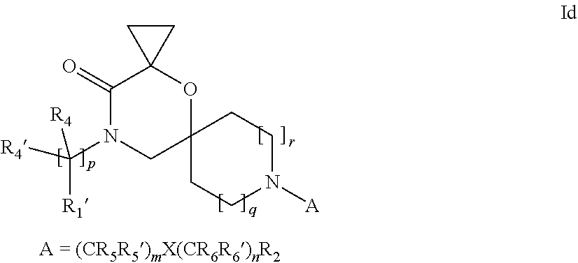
C12(CCN([A])CC1)CN(C([R4])([R1])[R4])C(=O)C1(CC1)O2
